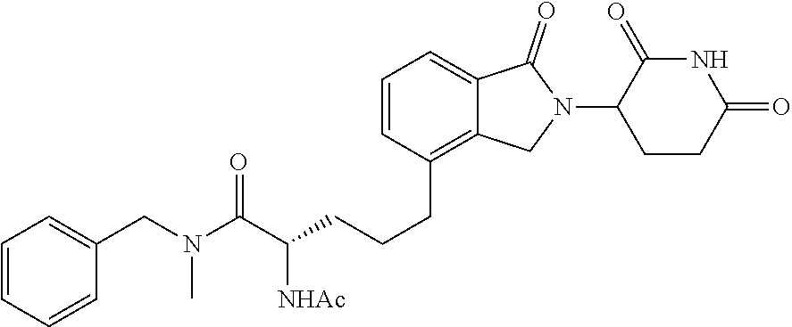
C(C(CCCC1=C2C(=CC=C1)C(=O)N(C1CCC(=O)NC1=O)C2)[NHAc])(=O)N(CC1=CC=CC=C1)C
